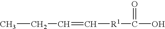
CCC=C[R1]C(O)=O
